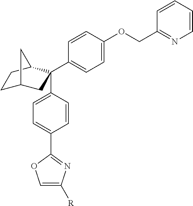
C1C2CC(C3=CC=C(OCC4=NC=CC=C4)C=C3)(C3=CC=C(C4=NC([R])=CO4)C=C3)C(C1)C2
